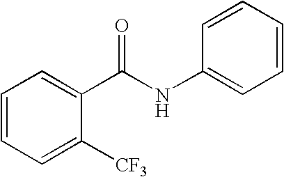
C1=CC=C([CF3])C(C(NC2=CC=CC=C2)=O)=C1
